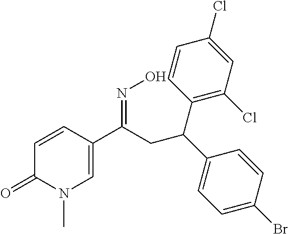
C1=CC(C(CC(C2=CC=C(Br)C=C2)C2=C(Cl)C=C(Cl)C=C2)=NO)=CN(C)C1=O
